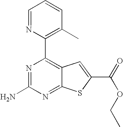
N1=C(N)N=C2C(=C1C1=C(C)C=CC=N1)C=C(C(=O)OCC)S2
